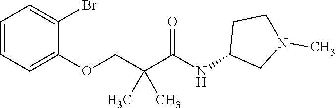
C1=CC=C(OCC(C(=O)NC2CN(C)CC2)(C)C)C(Br)=C1
